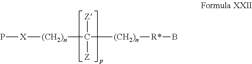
P[X][(CH2)n]C([Z])([Z])[(CH2)n][R*]B
